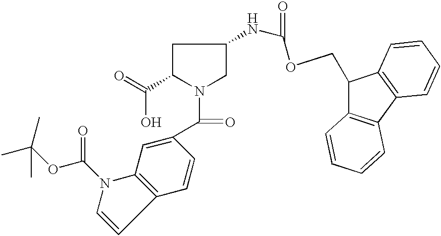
C1C(C(O)=O)N(C(=O)C2=CC3=C(C=C2)C=CN3C(OC(C)(C)C)=O)CC1NC(OCC1C2=C(C3=C1C=CC=C3)C=CC=C2)=O
